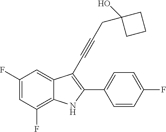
C1(F)=CC(F)=C2C(=C1)C(C#CCC1(O)CCC1)=C(C1=CC=C(F)C=C1)N2
